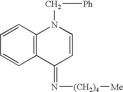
C12=C(C=CC=C1)N(C[Ph])C=CC2=N[(CH2)4][Me]
